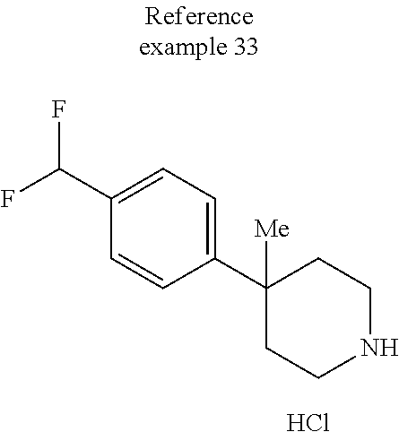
C1(C(F)F)=CC=C(C2([Me])CCNCC2)C=C1.Cl
